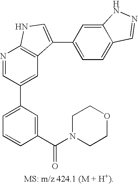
C1=C(C2=CC3=C(N=C2)NC=C3C2=CC=C3C(=C2)NN=C3)C=C(C(=O)N2CCOCC2)C=C1
